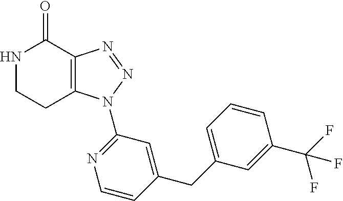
C12=C(N=NN1C1=NC=CC(CC3=CC=CC(C(F)(F)F)=C3)=C1)C(=O)NCC2
